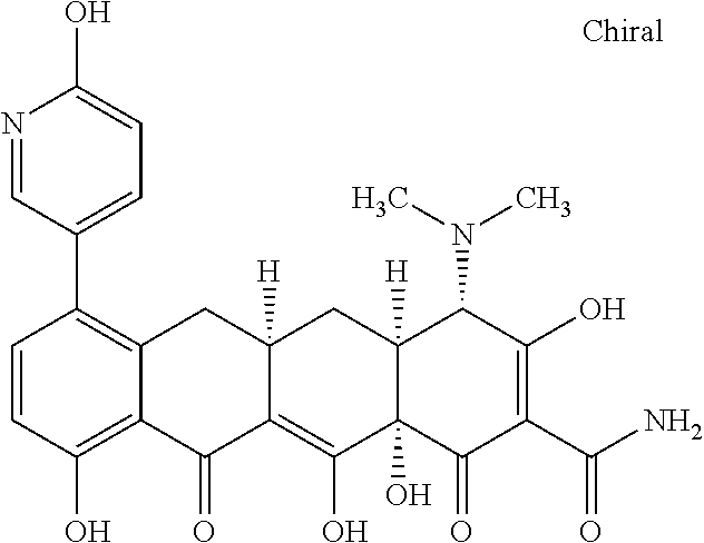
C1=CC(O)=C2C(=C1C1=CC=C(O)N=C1)CC1([H])C(=C(O)C3(O)C([H])(C1)C(N(C)C)C(O)=C(C(N)=O)C3=O)C2=O
